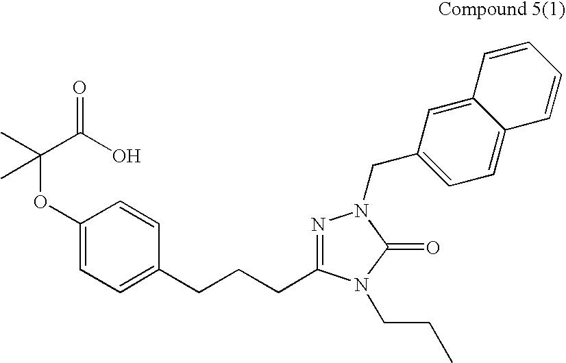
C(C(O)=O)(OC1=CC=C(CCCC2=NN(CC3=CC=C4C(=C3)C=CC=C4)C(=O)N2CCC)C=C1)(C)C
